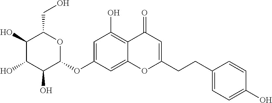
C1=C(OC2OC(CO)C(O)C(O)C2O)C=C2C(=C1O)C(=O)C=C(CCC1=CC=C(O)C=C1)O2
